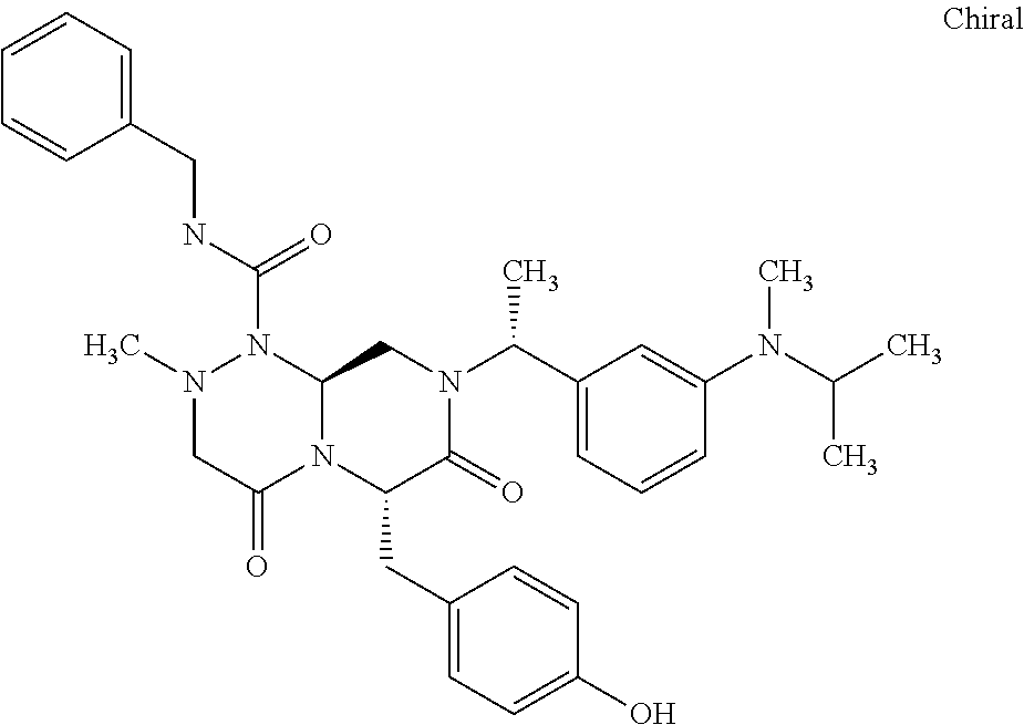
N(C(=O)N1N(C)CC(=O)N2C1CN(C(C1=CC=CC(N(C(C)C)C)=C1)C)C(=O)C2CC1=CC=C(O)C=C1)CC1=CC=CC=C1
